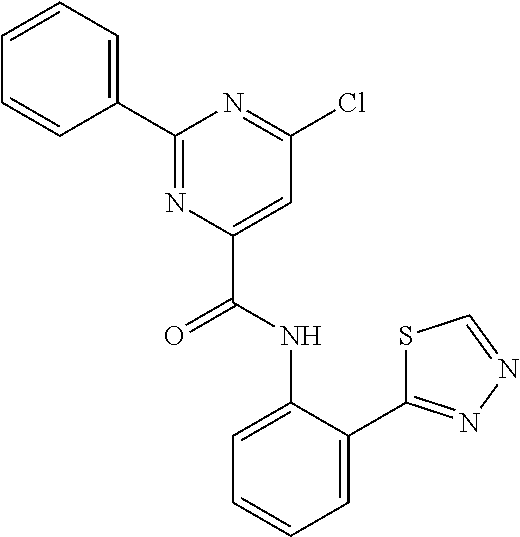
C1=C(C2=NN=CS2)C(NC(C2=CC(Cl)=NC(C3=CC=CC=C3)=N2)=O)=CC=C1
